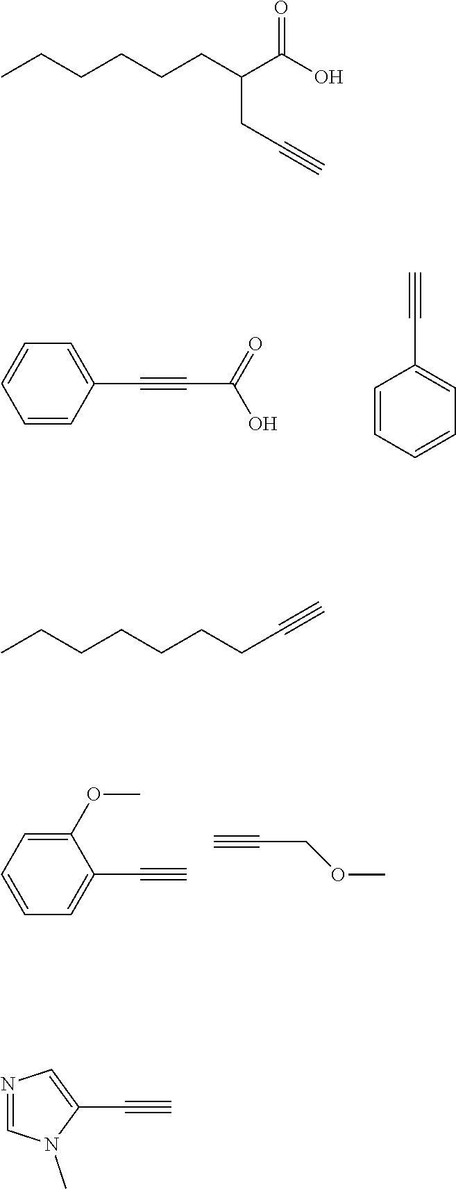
C1=CC=CC(C#CC(=O)O)=C1.C1=CC=CC=C1C#C.C1=C(OC)C(C#C)=CC=C1.C#CCOC.CCCCCCC(C(O)=O)CC#C.CCCCCCCC#C.N1=CN(C)C(C#C)=C1
